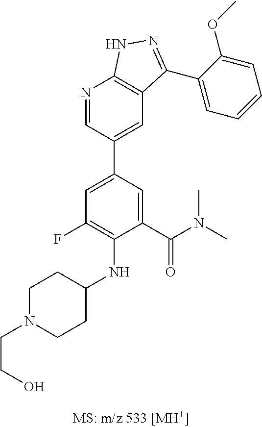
C1=C(C(N(C)C)=O)C(NC2CCN(CCO)CC2)=C(F)C=C1C1=CC2=C(N=C1)NN=C2C1=CC=CC=C1OC
